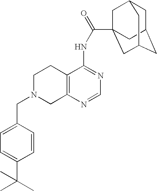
C1N(CC2=CC=C(C(C)(C)C)C=C2)CC2=C(C1)C(NC(=O)C13CC4CC(CC(C1)C4)C3)=NC=N2
